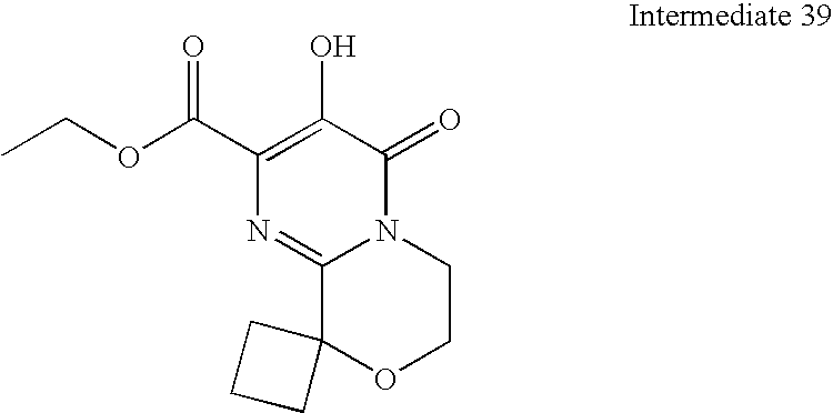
C1(C(OCC)=O)=C(O)C(=O)N2C(=N1)C1(OCC2)CCC1
